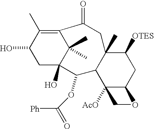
C12(C)C(C3([AcO])C(CC1[OTES])OC3)C(OC([Ph])=O)C1(O)C(C)(C)C(=C(C)C(O)C1)C(=O)C2
